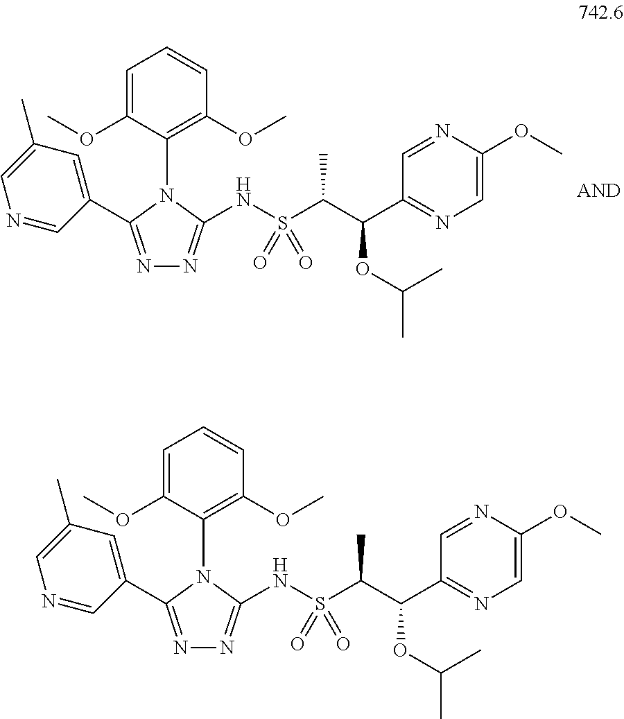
C1(C2=NN=C(NS(C(C(C3=NC=C(OC)N=C3)OC(C)C)C)(=O)=O)N2C2=C(OC)C=CC=C2OC)=CC(C)=CN=C1.C1(C2=NN=C(NS(C(C(C3=NC=C(OC)N=C3)OC(C)C)C)(=O)=O)N2C2=C(OC)C=CC=C2OC)=CC(C)=CN=C1
